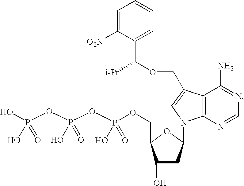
C1=C([O2N])C(C(OCC2=CN(C3CC(O)C(COP(OP(OP(O)(O)=O)(O)=O)(O)=O)O3)C3=C2C(N)=NC=N3)[i-Pr])=CC=C1
